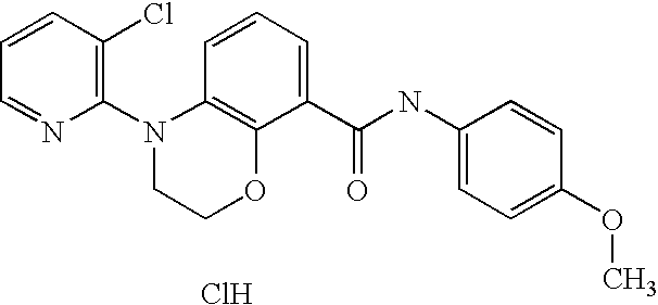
C1=CC(Cl)=C(N2CCOC3=C2C=CC=C3C(NC2=CC=C(OC)C=C2)=O)N=C1.Cl
